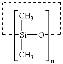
C[Si](C)(OC)C
